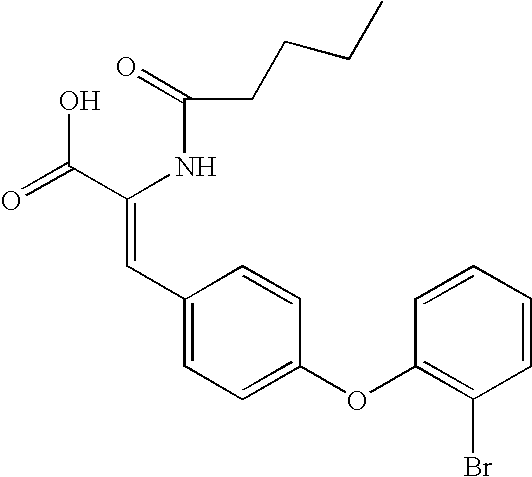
C(=O)(NC(C(=O)O)=CC1=CC=C(OC2=C(Br)C=CC=C2)C=C1)CCCC
